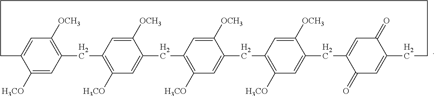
C1([H3CO])=CC2=C([OCH3])C=C1CCCCCC1=CC(=O)C(=CC1=O)CC1=CC([H3CO])=C(CC3=CC([H3CO])=C(CC4=CC([H3CO])=C(C2)C=C4[OCH3])C=C3[OCH3])C=C1[OCH3]
